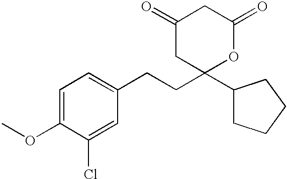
C1(=O)CC(C2CCCC2)(CCC2=CC=C(OC)C(Cl)=C2)OC(=O)C1
